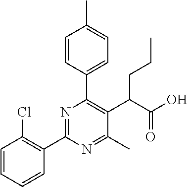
C1(C2=NC(C3=CC=C(C)C=C3)=C(C(C(O)=O)CCC)C(C)=N2)=C(Cl)C=CC=C1
